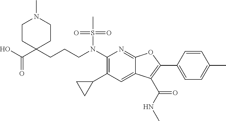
N(C1=C(C2CC2)C=C2C(=N1)OC(C1=CC=C(C)C=C1)=C2C(NC)=O)(S(C)(=O)=O)CCCC1(C(O)=O)CCN(C)CC1
